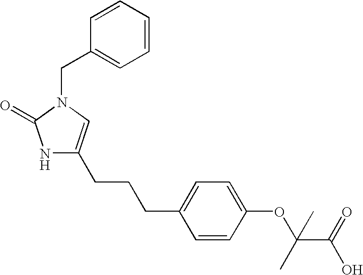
C(CCC1=CC=C(OC(C(=O)O)(C)C)C=C1)C1=CN(CC2=CC=CC=C2)C(=O)N1
